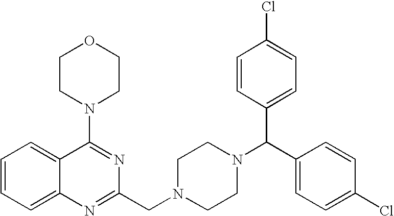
C1=CC=C2C(=C1)C(N1CCOCC1)=NC(CN1CCN(C(C3=CC=C(Cl)C=C3)C3=CC=C(Cl)C=C3)CC1)=N2
